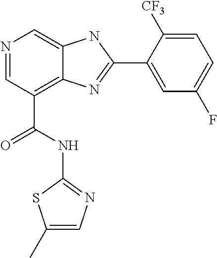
N1=CC(C(NC2=NC=C(C)S2)=O)=C2C(=C1)NC(C1=CC(F)=CC=C1[CF3])=N2
